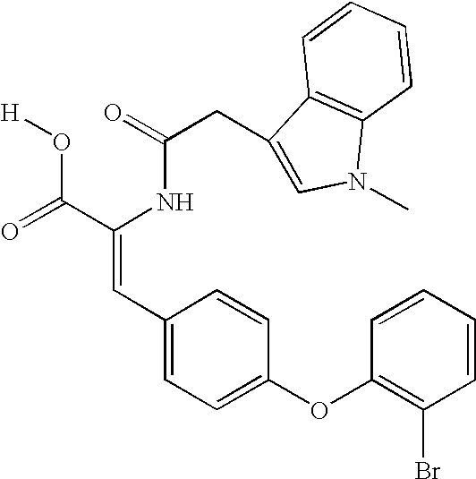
C(=O)(NC(C(=O)O[H])=CC1=CC=C(OC2=C(Br)C=CC=C2)C=C1)CC1=CN(C)C2=C1C=CC=C2
